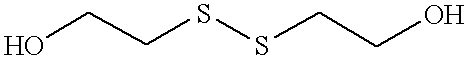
OCCSSCCO
